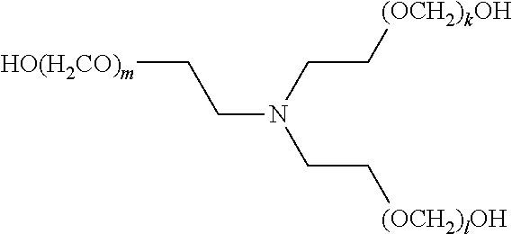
[HO(H2CO)m]CCN(CC[(OCH2)lOH])CC[(OCH2)kOH]
